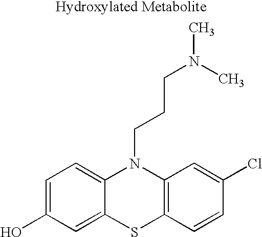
C1=C(O)C=C2C(=C1)N(CCCN(C)C)C1=C(S2)C=CC(Cl)=C1
